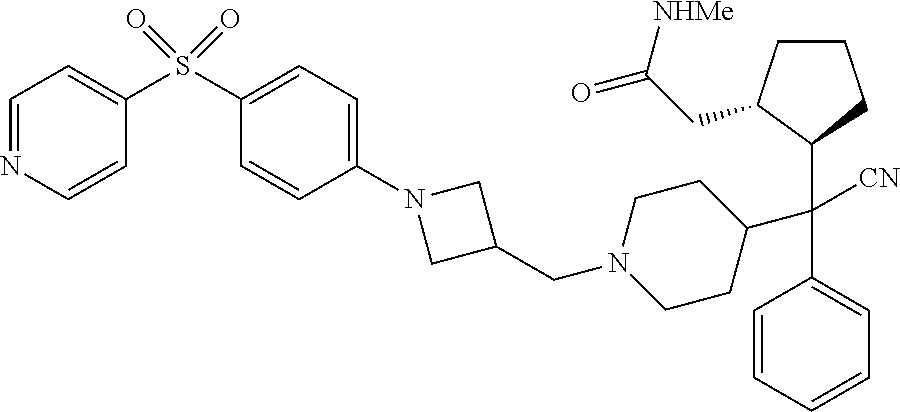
C1=CC=CC=C1C(C1CCN(CC2CN(C3=CC=C(S(C4=CC=NC=C4)(=O)=O)C=C3)C2)CC1)([CN])C1C(CC(=O)[NHMe])CCC1
